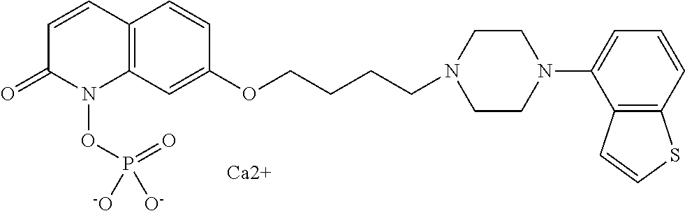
C12=C(C=C(OCCCCN3CCN(C4=CC=CC5=C4C=CS5)CC3)C=C1)N(OP(=O)([-O])[O-])C(=O)C=C2.[Ca2+]
